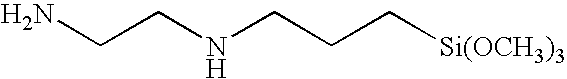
NCCNCCC[Si(OCH3)3]
